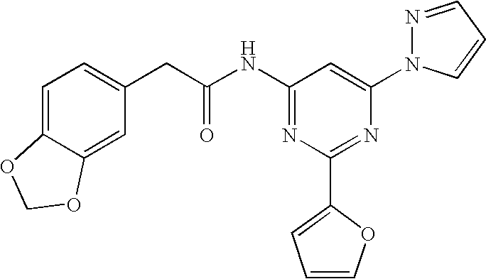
C1=C2C(=CC(CC(NC3=NC(C4=CC=CO4)=NC(N4N=CC=C4)=C3)=O)=C1)OCO2
